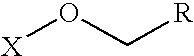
[X]OC[R]
